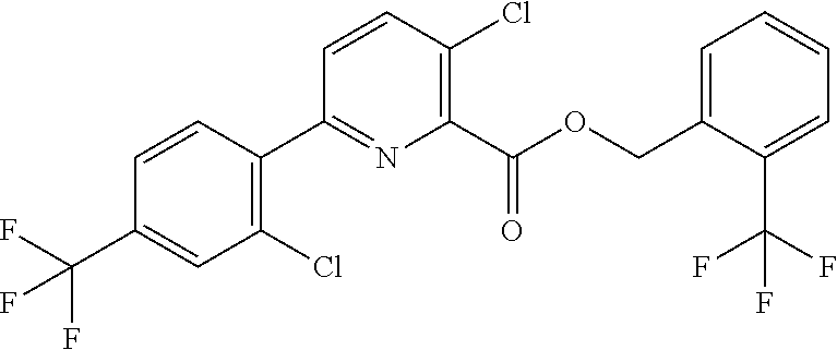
FC(F)(C1=CC=CC=C1COC(C1=C(Cl)C=CC(C2=C(Cl)C=C(C(F)(F)F)C=C2)=N1)=O)F
